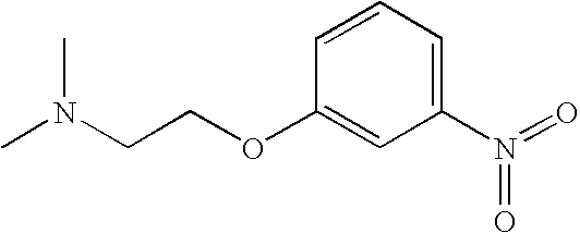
C1=CC=C(N(=O)=O)C=C1OCCN(C)C
